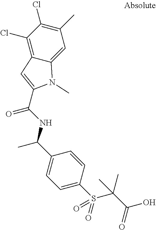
C1(C)=C(Cl)C(Cl)=C2C(=C1)N(C)C(C(NC(C1=CC=C(S(=O)(C(C(O)=O)(C)C)=O)C=C1)C)=O)=C2
